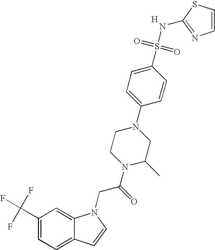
C1(C(F)(F)F)=CC=C2C(=C1)N(CC(N1C(C)CN(C3=CC=C(S(=O)(=O)NC4=NC=CS4)C=C3)CC1)=O)C=C2.[H]
